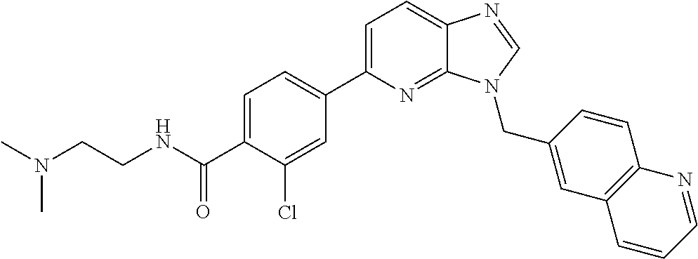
C1=C(C(NCCN(C)C)=O)C(Cl)=CC(C2=CC=C3C(=N2)N(CC2=CC4=C(C=C2)N=CC=C4)C=N3)=C1
